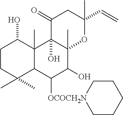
C1CC(C)(C)C2C(C)(C1O)C1(O)C(C)(C(O)C2[OCOCH2N]2CCCCC2)OC(C)(C=C)CC1=O
